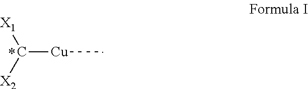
C([X2])([X1])[Cu]C
